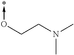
C(CN(C)C)O->*
